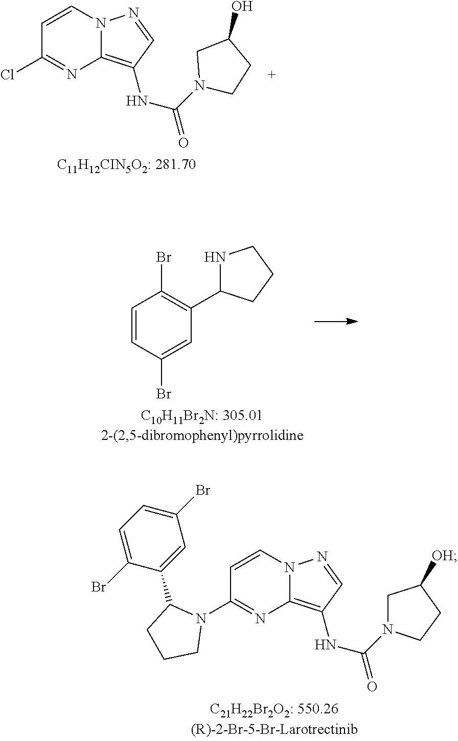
C12=C(NC(N3CC(O)CC3)=O)C=NN1C=CC(Cl)=N2.C1=CC(Br)=CC(C2NCCC2)=C1Br.C12=C(NC(N3CC([OH])CC3)=O)C=NN1C=CC(N1CCCC1C1=CC(Br)=CC=C1Br)=N2
